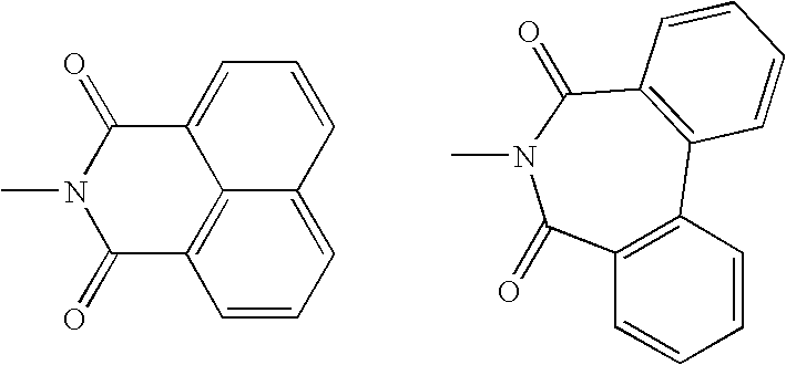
C1=CC=C2C3=C1C(=O)N(C)C(=O)C3=CC=C2.C1=CC2=C(C=C1)C(=O)N(C)C(=O)C1=C2C=CC=C1
